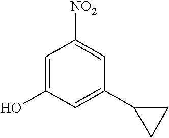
C1=C(O)C=C(C2CC2)C=C1[NO2]
